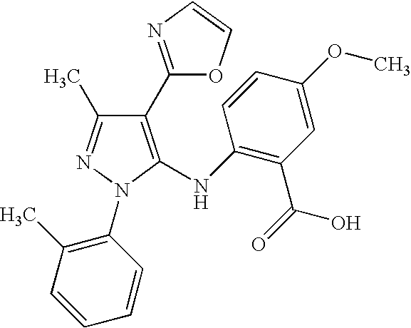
C1(C2=NC=CO2)=C(NC2=C(C(O)=O)C=C(OC)C=C2)N(C2=C(C)C=CC=C2)N=C1C
